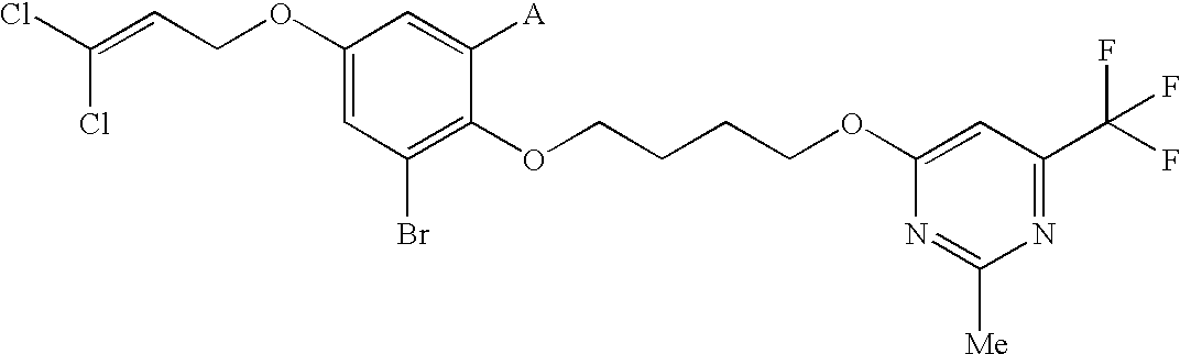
C1(OCC=C(Cl)Cl)=CC(Br)=C(OCCCCOC2=CC(C(F)(F)F)=NC([Me])=N2)C([A])=C1
